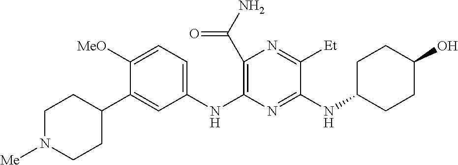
C1(C(N)=O)=C(NC2=CC=C([MeO])C(C3CCN([Me])CC3)=C2)N=C(NC2CCC(O)CC2)C([Et])=N1
